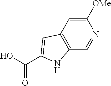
C(O)(=O)C1=CC2=C(C=NC([OMe])=C2)N1
